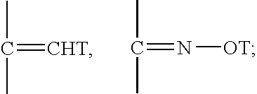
C(=[CHT])(C)C.C(=N[OT])(C)C
